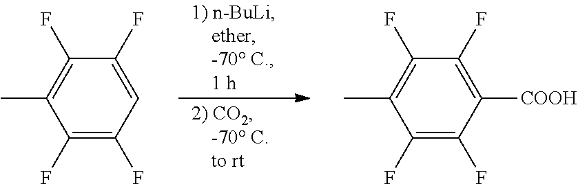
C1(F)=C(F)C=C(F)C(F)=C1C.C1(F)=C(F)C([COOH])=C(F)C(F)=C1C
